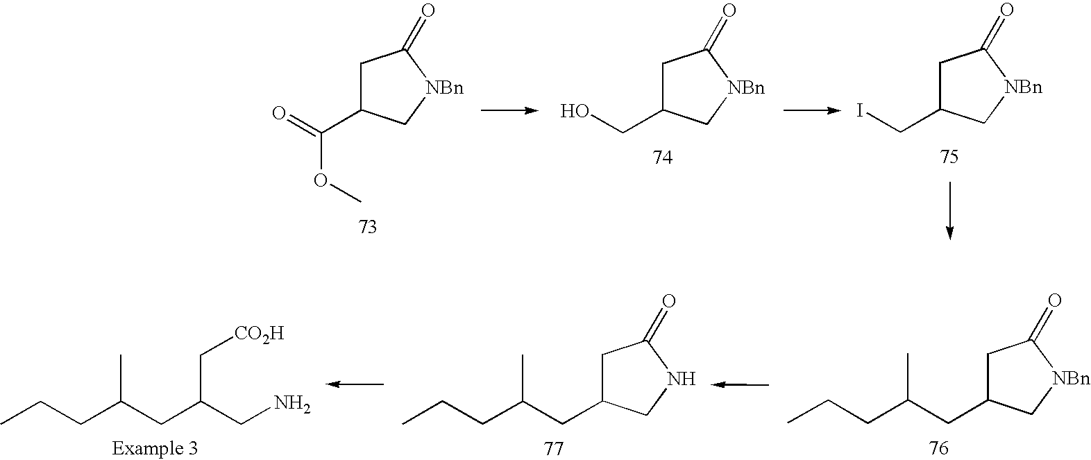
C1C(C(=O)OC)C[NBn]C1=O.C1C(CO)C[NBn]C1=O.C1C(CI)C[NBn]C1=O.C1C(CC(CCC)C)C[NBn]C1=O.C1C(CC(CCC)C)CNC1=O.CCCC(CC(CN)C[CO2H])C
